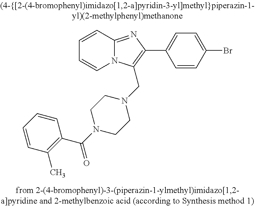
C1=CC2=NC(C3=CC=C(Br)C=C3)=C(CN3CCN(C(C4=C(C)C=CC=C4)=O)CC3)N2C=C1
